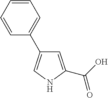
C1=CC=CC(C2=CNC(C(O)=O)=C2)=C1
